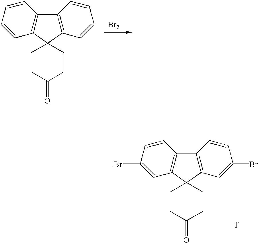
C1=CC=CC2=C1C1(C3=C2C=CC=C3)CCC(=O)CC1.[Br2].C1=C(Br)C=CC2=C1C1(C3=C2C=CC(Br)=C3)CCC(=O)CC1
